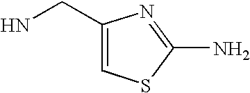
NCC1=CSC(N)=N1
